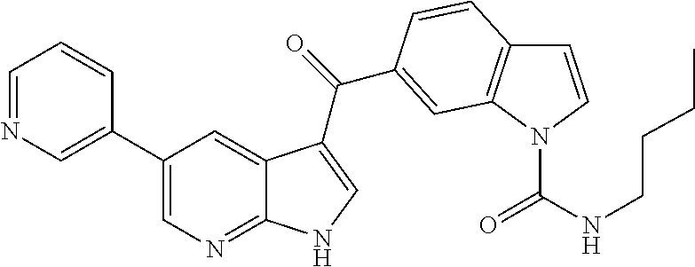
C1(C2=CN=C3C(=C2)C(C(=O)C2=CC4=C(C=CN4C(NCCCC)=O)C=C2)=CN3)=CN=CC=C1
